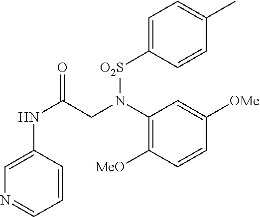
C1=CC(NC(=O)CN(C2=C([MeO])C=CC([OMe])=C2)[O2S]C2=CC=C(C)C=C2)=CN=C1
